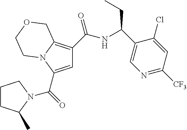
C1=C(C(=O)N2C(C)CCC2)N2C(=C1C(NC(CC)C1=CN=C([CF3])C=C1Cl)=O)COCC2
